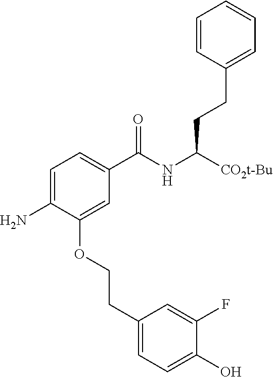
C1=C(N)C(OCCC2=CC=C(O)C(F)=C2)=CC(C(NC([CO2t-Bu])CCC2=CC=CC=C2)=O)=C1
